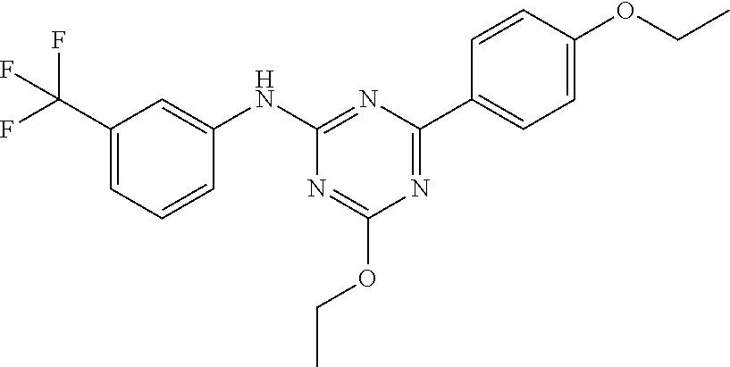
N1=C(NC2=CC(C(F)(F)F)=CC=C2)N=C(OCC)N=C1C1=CC=C(OCC)C=C1
